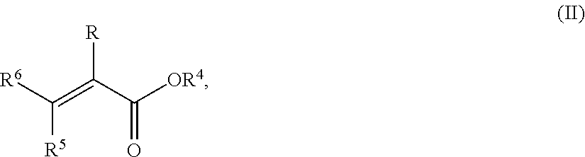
[R6]C([R5])=C([R])C(=O)[OR4]
